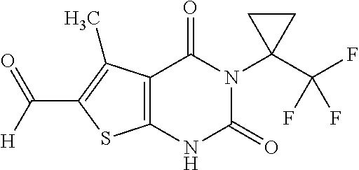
C12=C(NC(=O)N(C3(C(F)(F)F)CC3)C1=O)SC(C([H])=O)=C2C
